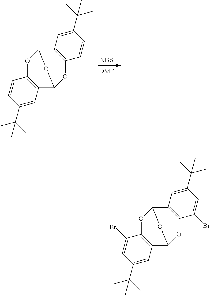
O1C2=C(C3OC4=C(C1O3)C=C(C(C)(C)C)C=C4Br)C=C(C(C)(C)C)C=C2Br.O1C2=C(C3OC4=C(C1O3)C=C(C(C)(C)C)C=C4)C=C(C(C)(C)C)C=C2.[NBS].[DMF]
